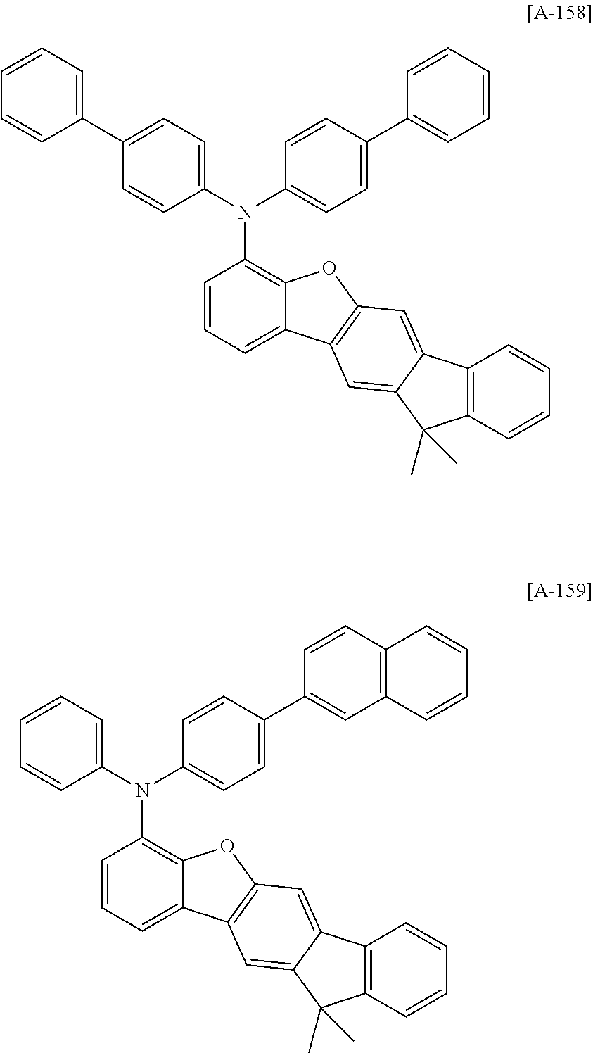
C1=CC=C2C(=C1N(C1=CC=C(C3=CC=CC=C3)C=C1)C1=CC=C(C3=CC=CC=C3)C=C1)OC1=C2C=C2C(=C1)C1=C(C2(C)C)C=CC=C1.C1=CC=C2C(=C1N(C1=CC=CC=C1)C1=CC=C(C3=CC4=C(C=C3)C=CC=C4)C=C1)OC1=C2C=C2C(=C1)C1=C(C2(C)C)C=CC=C1
